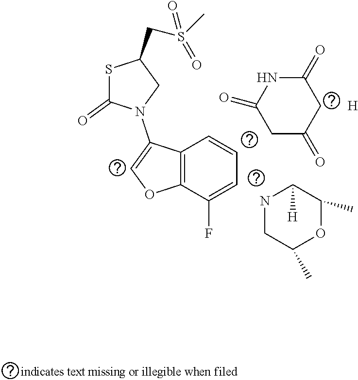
S1C(=O)N(C2=COC3=C2C=CC=C3F)CC1CS(C)(=O)=O.C1(=O)NC(=O)CC(=O)C1.N1CC(C)OC(C)C1[H].[H]
